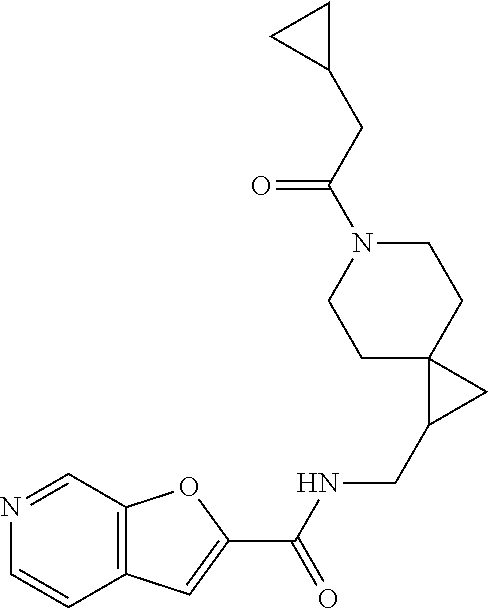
C12=C(C=NC=C1)OC(C(NCC1CC13CCN(C(CC1CC1)=O)CC3)=O)=C2
